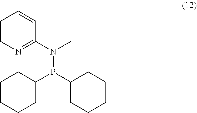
N(P(C1CCCCC1)C1CCCCC1)(C1=NC=CC=C1)C
